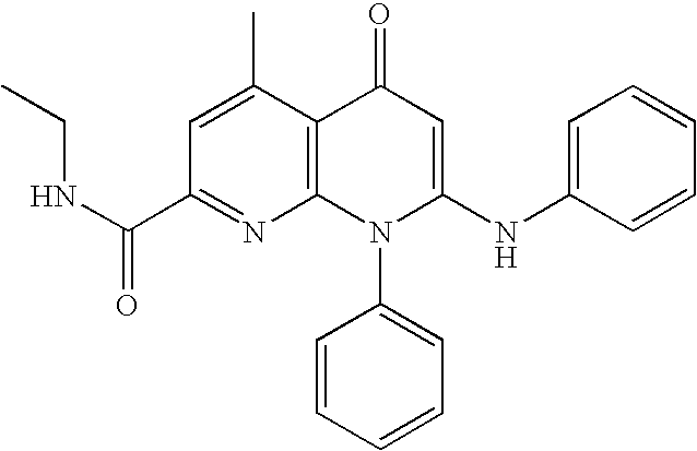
C1(C(NCC)=O)=NC2=C(C(C)=C1)C(=O)C=C(NC1=CC=CC=C1)N2C1=CC=CC=C1
